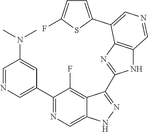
C1(C2=CN=CC(N(C)C)=C2)=NC=C2C(=C1F)C(C1=NC3=C(N1)C=NC=C3C1=CC=C(F)S1)=NN2
